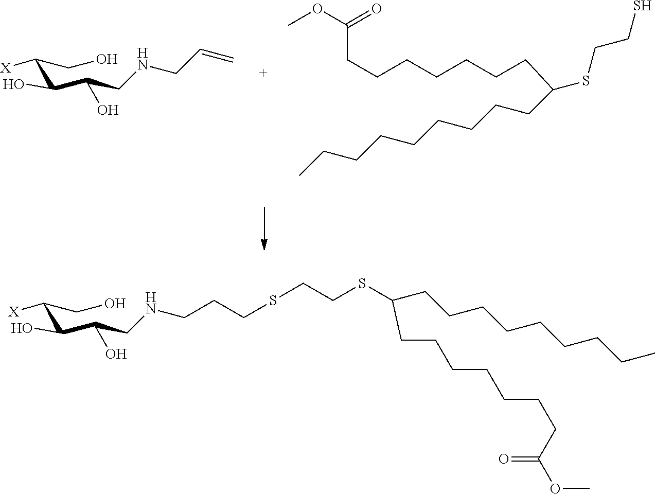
[X]C(CO)C(C(O)CNCC=C)O.S(C(CCCCCCCCC)CCCCCCCC(=O)OC)CCS.[X]C(CO)C(C(O)CNCCCSCCSC(CCCCCCCCC)CCCCCCCC(=O)OC)O
